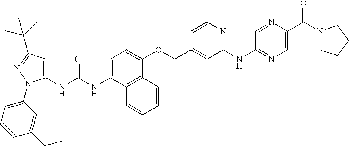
N(C(NC1=CC(C(C)(C)C)=NN1C1=CC=CC(CC)=C1)=O)C1=CC=C(OCC2=CC(NC3=NC=C(C(=O)N4CCCC4)N=C3)=NC=C2)C2=C1C=CC=C2
